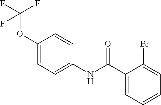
C1(C(NC2=CC=C(OC(F)(F)F)C=C2)=O)=CC=CC=C1Br
